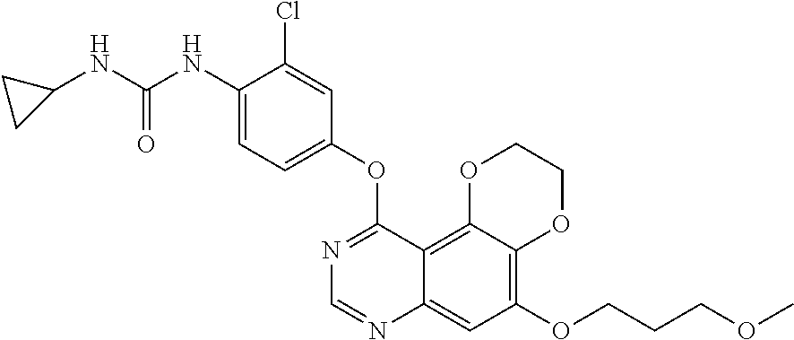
C12=C(OCCCOC)C=C3C(=C1OCCO2)C(OC1=CC=C(NC(NC2CC2)=O)C(Cl)=C1)=NC=N3
